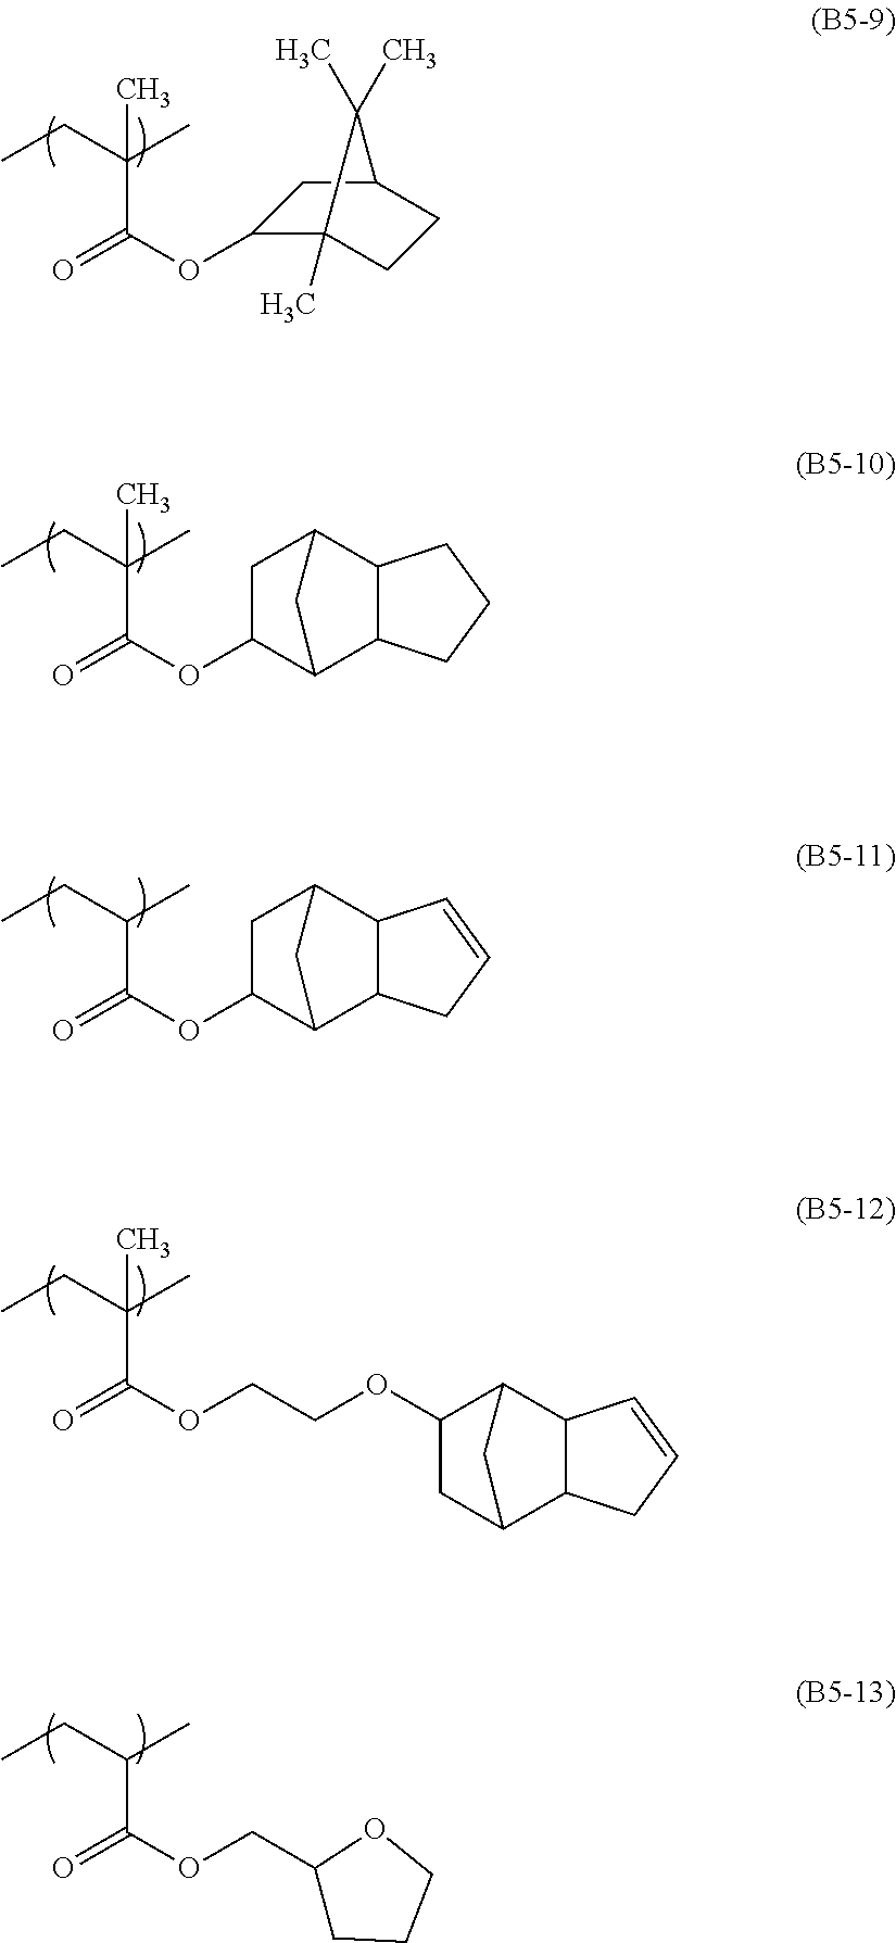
C(C(OC1C2(C)CCC(C1)C2(C)C)=O)(CC)(C)C.C(C(OC1C2C3C(C(C1)C2)CCC3)=O)(CC)(C)C.C(C(OC1C2C3C(C(C1)C2)C=CC3)=O)(CC)C.C(C(OCCOC1CC2C3C(C1C2)C=CC3)=O)(CC)(C)C.C(C(OCC1CCCO1)=O)(CC)C
